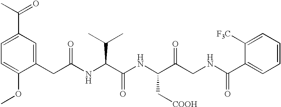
C1=C(OC)C(CC(NC(C(NC(C(CNC(=O)C2=CC=CC=C2[F3C])=O)C[COOH])=O)C(C)C)=O)=CC(C(C)=O)=C1
